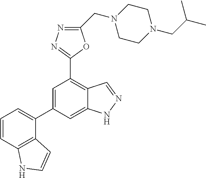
C1CN(CC2=NN=C(C3=C4C(=CC(C5=CC=CC6=C5C=CN6)=C3)NN=C4)O2)CCN1CC(C)C
